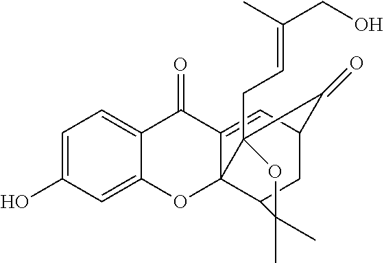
C12=CC=C(O)C=C1OC13C(=CC4CC1C(C)(C)OC3(CC=C(C)CO)C4=O)C2=O
